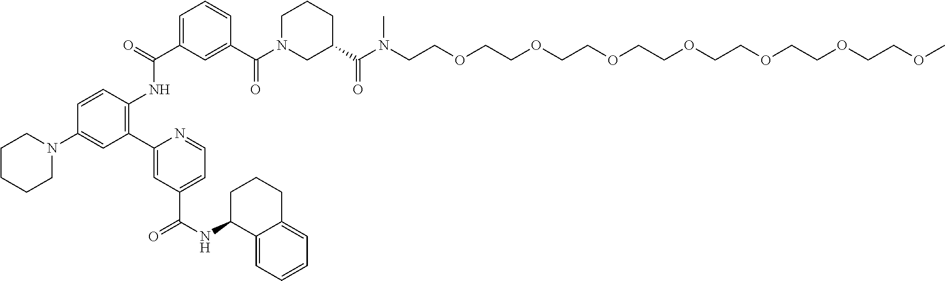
C1CCCN(C2=CC(C3=CC(C(NC4C5=CC=CC=C5CCC4)=O)=CC=N3)=C(NC(C3=CC=CC(C(=O)N4CC(C(N(CCOCCOCCOCCOCCOCCOCCOC)C)=O)CCC4)=C3)=O)C=C2)C1
